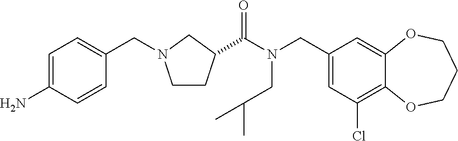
C1(CN(C(=O)C2CCN(CC3=CC=C(N)C=C3)C2)CC(C)C)=CC(Cl)=C2C(=C1)OCCCO2
